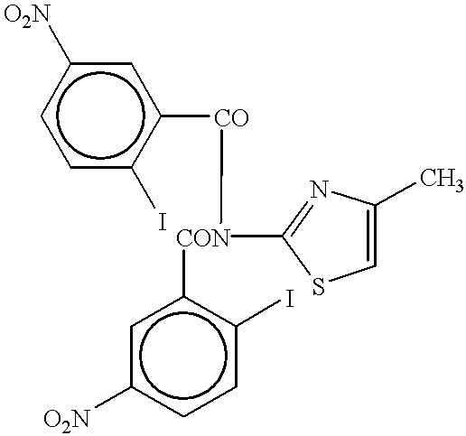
c1c(I)c([CO]C[CON](c2cc([O2N])ccc2I)C2=NC(C)=CS2)cc([O2N])c1
